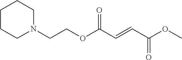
C(COC(C=CC(OC)=O)=O)N1CCCCC1
